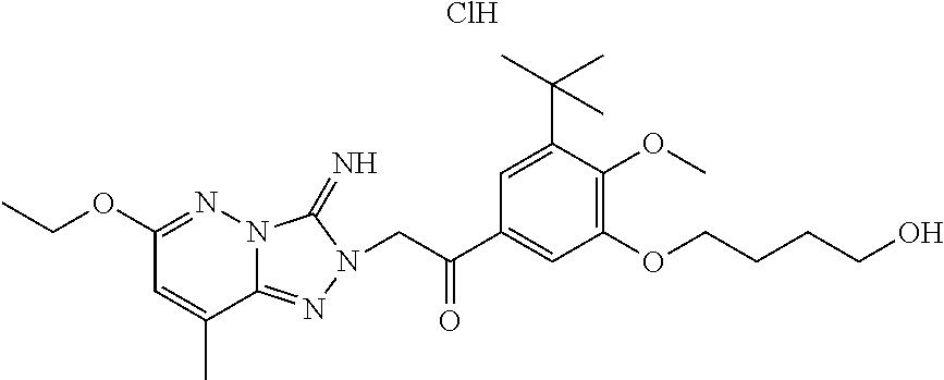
Cl.C1(OCC)=NN2C(=NN(CC(C3=CC(OCCCCO)=C(OC)C(C(C)(C)C)=C3)=O)C2=N)C(C)=C1
